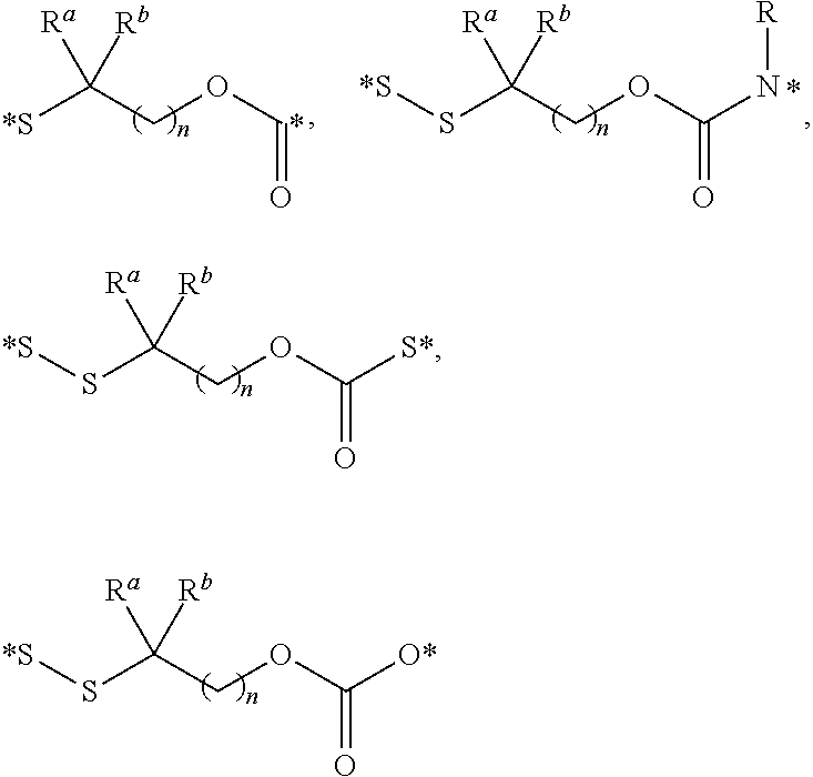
[*S]SC(COC([O*])=O)([Ra])[Rb].[*S]C(COC=O)([Ra])[Rb].[*S]SC(COC(N[R])=O)([Ra])[Rb].[*S]SC(COC([S*])=O)([Ra])[Rb]
